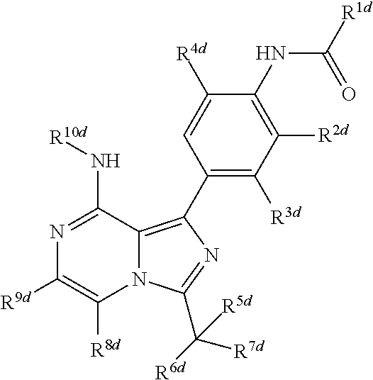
N1=C(N[R10d])C2=C(C3=C([R3d])C([R2d])=C(NC(=O)[R1d])C([R4d])=C3)N=C(C([R7d])([R5d])[R6d])N2C([R8d])=C1[R9d]
